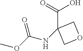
C(=O)(O)C1(NC(OC)=O)COC1
